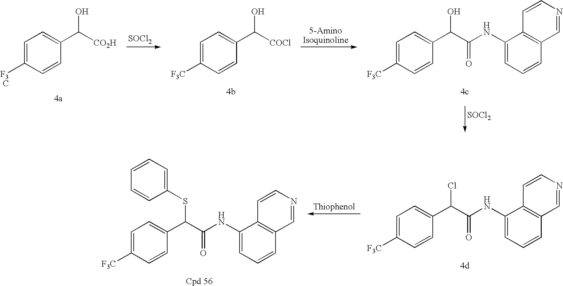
[SOCl2].C1=C([F3C])C=CC(C([CO2H])O)=C1.[SOCl2].[5-AminoIsoquinoline].C1=C([F3C])C=CC(C([COCl])O)=C1.C1=C([F3C])C=CC(C(C(NC2=CC=CC3=C2C=CN=C3)=O)O)=C1.[Thiophenol].C1=C([F3C])C=CC(C(C(NC2=CC=CC3=C2C=CN=C3)=O)Cl)=C1.C1=C([F3C])C=CC(C(C(NC2=CC=CC3=C2C=CN=C3)=O)SC2=CC=CC=C2)=C1
